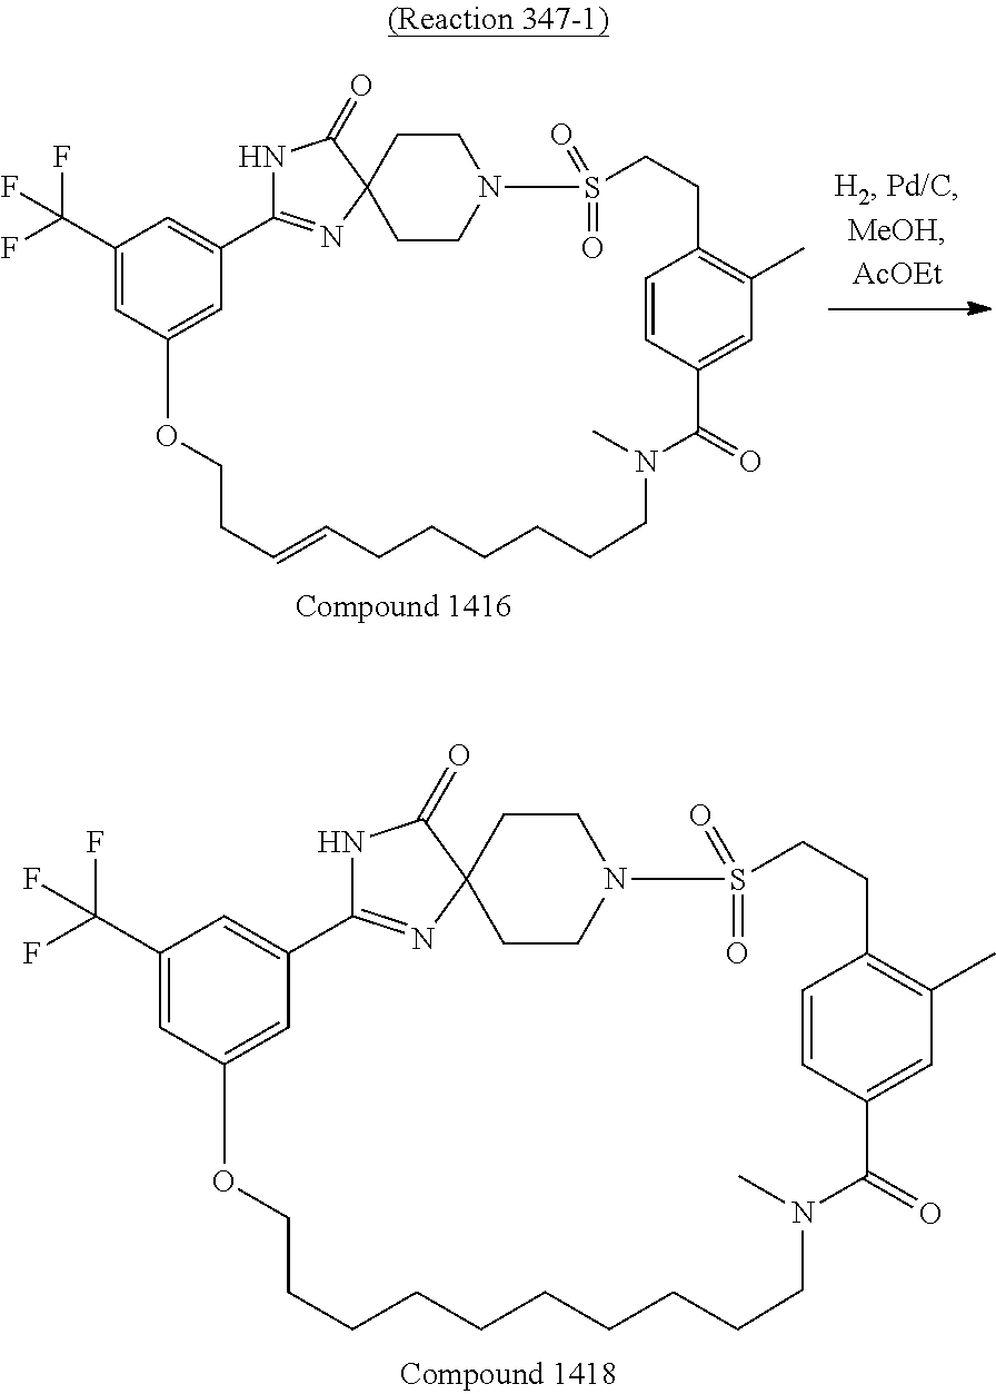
C1(C(F)(F)F)=CC2=CC(=C1)C1=NC3(C(=O)N1)CCN(CC3)S(=O)(=O)CCC1=C(C)C=C(C=C1)C(=O)N(C)CCCCCCC=CCCO2.C1(C(F)(F)F)=CC2=CC(=C1)C1=NC3(C(=O)N1)CCN(CC3)S(=O)(=O)CCC1=C(C)C=C(C=C1)C(=O)N(C)CCCCCCCCCCO2
